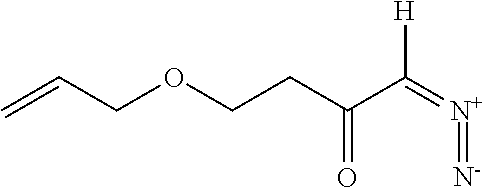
C=CCOCCC(C(=[N+]=[N-])[H])=O
